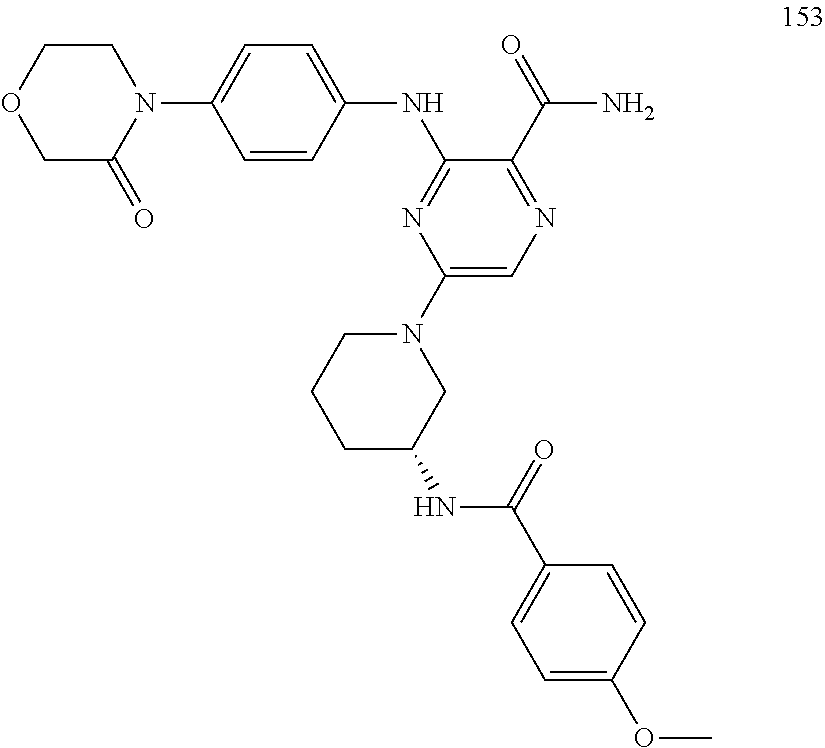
N(C1=NC(N2CCCC(NC(C3=CC=C(OC)C=C3)=O)C2)=CN=C1C(=O)N)C1=CC=C(N2CCOCC2=O)C=C1
